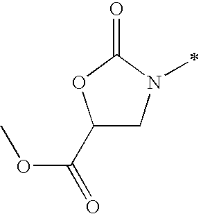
C1(C(=O)OC)CN(C)C(=O)O1
